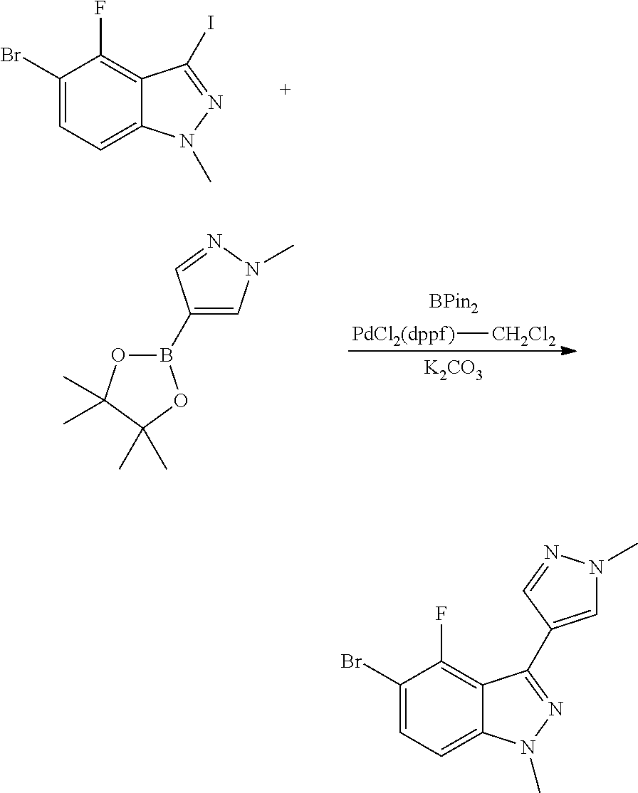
C1(Br)=CC=C2C(=C1F)C(I)=NN2C.B1(C2=CN(C)N=C2)OC(C)(C)C(C)(C)O1.[PdCl2(dppf)][CH2Cl2].[K2CO3].C1=C(C2=NN(C)C3=CC=C(Br)C(F)=C32)C=NN1C
